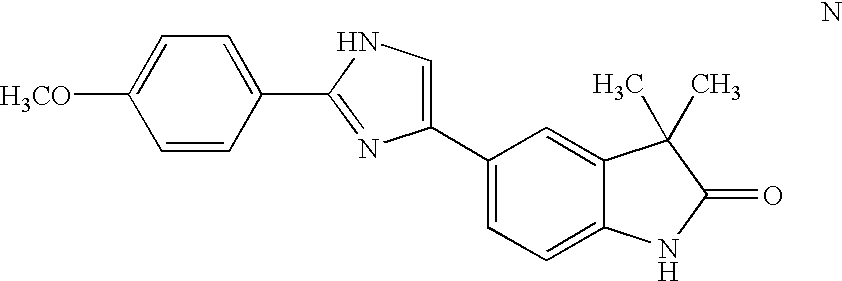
C1(C2=CNC(C3=CC=C([H3CO])C=C3)=N2)=CC=C2C(=C1)C(C)(C)C(=O)N2
